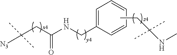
[N3]C(CC(NCC1=CC=CC=C1)=O)(C)C.CCC(NC)(C)C
